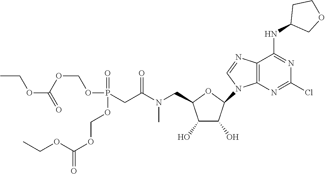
O1C(CN(C(CP(=O)(OCOC(=O)OCC)OCOC(=O)OCC)=O)C)C(O)C(O)C1N1C=NC2=C1N=C(Cl)N=C2NC1COCC1
